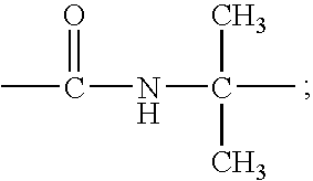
C(=O)(NC(C)(C)C)C
